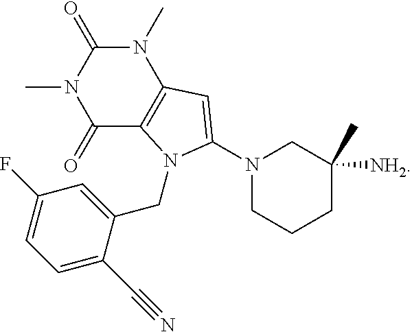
N1(C2=CC3=C(C(=O)N(C)C(=O)N3C)N2CC2=CC(F)=CC=C2C#N)CCCC(C)([NH2])C1
